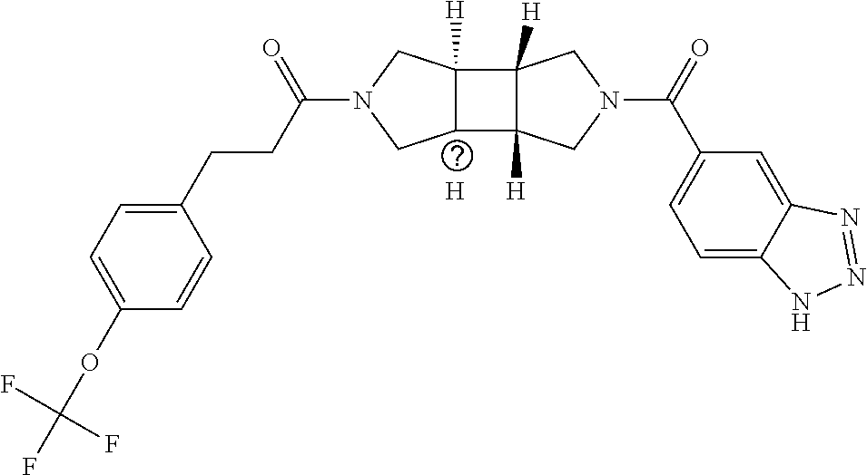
C1(CCC(N2CC3([H])C(C4([H])C3([H])CN(C(C3=CC=C5C(=C3)N=NN5)=O)C4)C2)=O)=CC=C(OC(F)(F)F)C=C1.[H]
